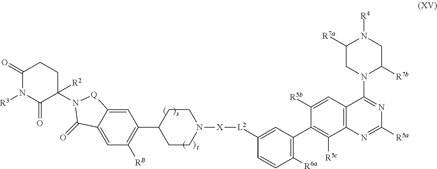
C1([R5b])=CC2=C(C([R5c])=C1C1=C([R6a])C=CC([L2][X]N3CCC(C4=C([RB])C=C5C(=C4)[Q]N(C4([R2])CCC(=O)N([R3])C4=O)C5=O)CC3)=C1)N=C([R5a])N=C2N1C([R7b])CN([R4])C([R7a])C1
